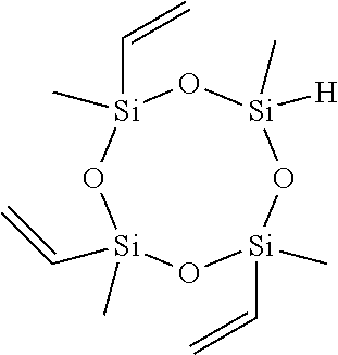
O1[Si](C=C)(C)O[Si](C=C)(C)O[Si]([H])(C)O[Si]1(C=C)C
